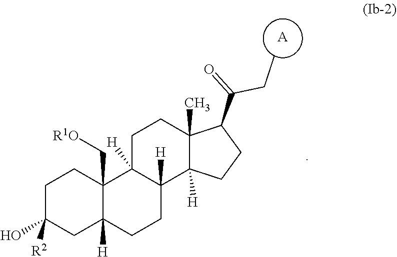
[A].C12(C[R1O])C([H])(CCC3([H])C1([H])CCC1(C)C3([H])CCC1C(=O)CC)CC(O)([R2])CC2
